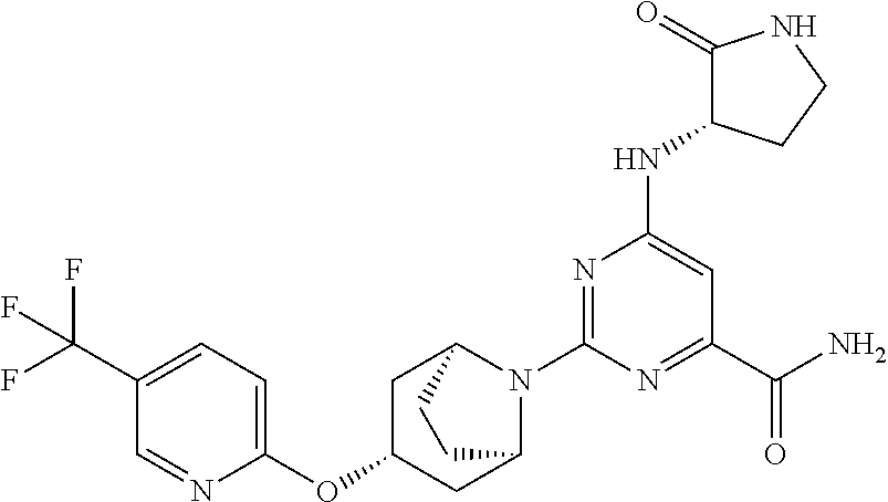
C1(N2C3CC(OC4=CC=C(C(F)(F)F)C=N4)CC2CC3)=NC(NC2C(=O)NCC2)=CC(C(N)=O)=N1
